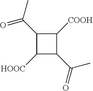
C1(C(=O)C)C([HOOC])C(C(C)=O)C1[COOH]
